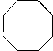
C1CCCCCCN1
